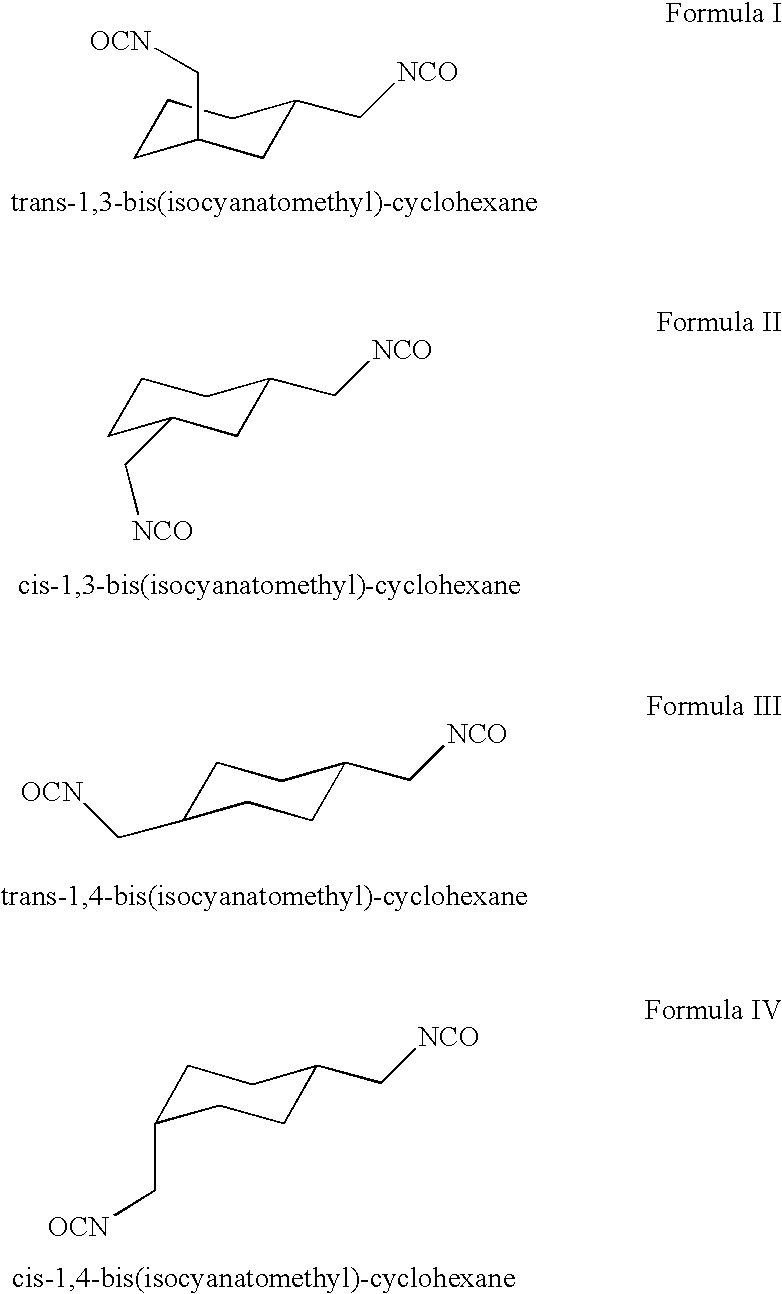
C1C(C[OCN])CCC(C[NCO])C1.C1C(C[OCN])CCC(C[NCO])C1.C1CC(C[NCO])CC(C[NCO])C1.C1CC(C[OCN])CC(C[NCO])C1
